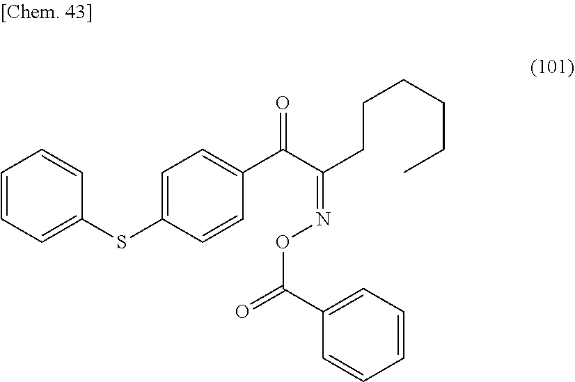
C1=CC=C(SC2=CC=C(C(=O)C(=NOC(C3=CC=CC=C3)=O)CCCCCC)C=C2)C=C1
